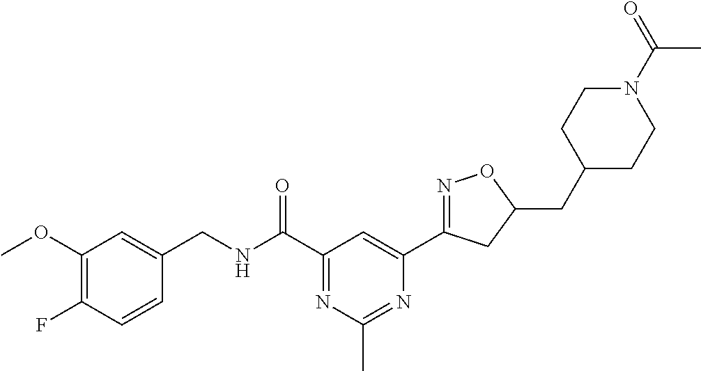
C1(OC)=C(F)C=CC(CNC(C2=NC(C)=NC(C3=NOC(CC4CCN(C(=O)C)CC4)C3)=C2)=O)=C1
